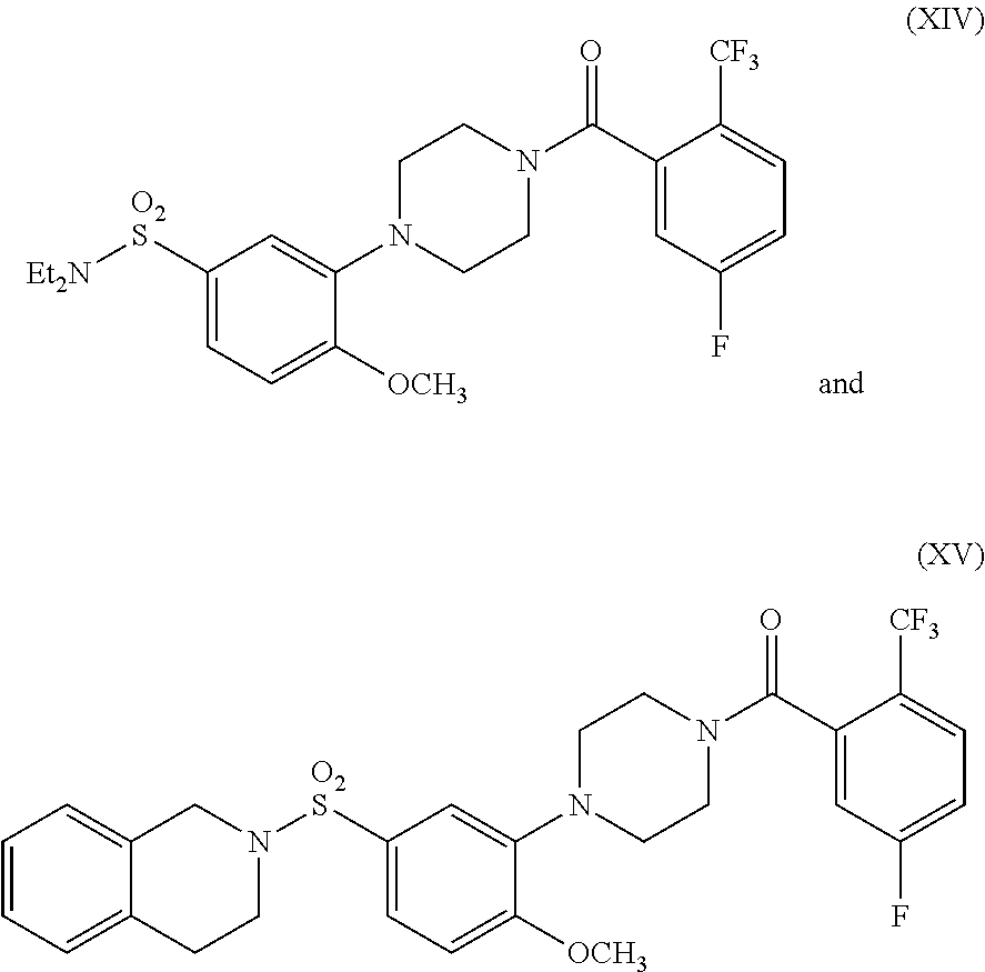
C1([O2S][Et2N])=CC=C([OCH3])C(N2CCN(C(C3=CC(F)=CC=C3[CF3])=O)CC2)=C1.C1([O2S]N2CC3=CC=CC=C3CC2)=CC=C([OCH3])C(N2CCN(C(C3=CC(F)=CC=C3[CF3])=O)CC2)=C1
